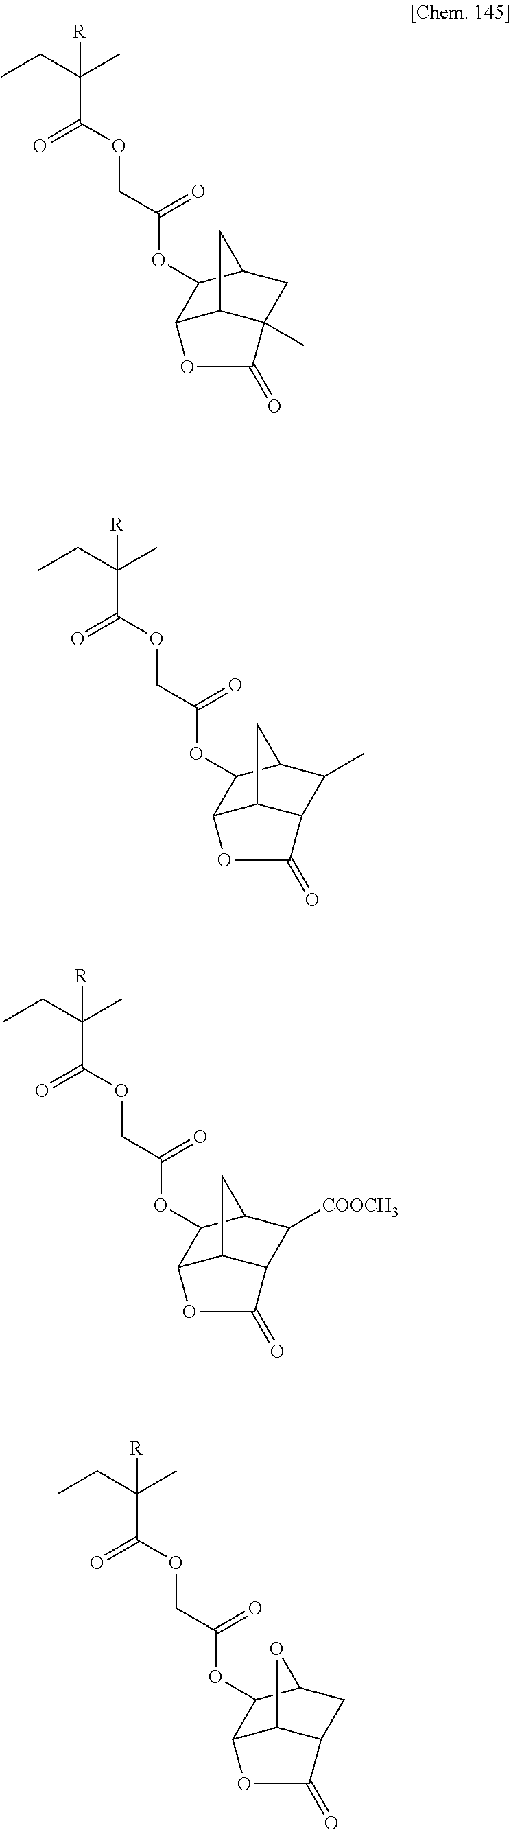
CCC(C)([R])C(OCC(=O)OC1C2C3C(C)(CC1C3)C(=O)O2)=O.CCC(C)([R])C(OCC(=O)OC1C2C3C(C(C)C1C3)C(=O)O2)=O.CCC(C)([R])C(OCC(=O)OC1C2C3C(C([COOCH3])C1C3)C(=O)O2)=O.CCC(C)([R])C(OCC(=O)OC1C2C3C(CC1O3)C(=O)O2)=O
